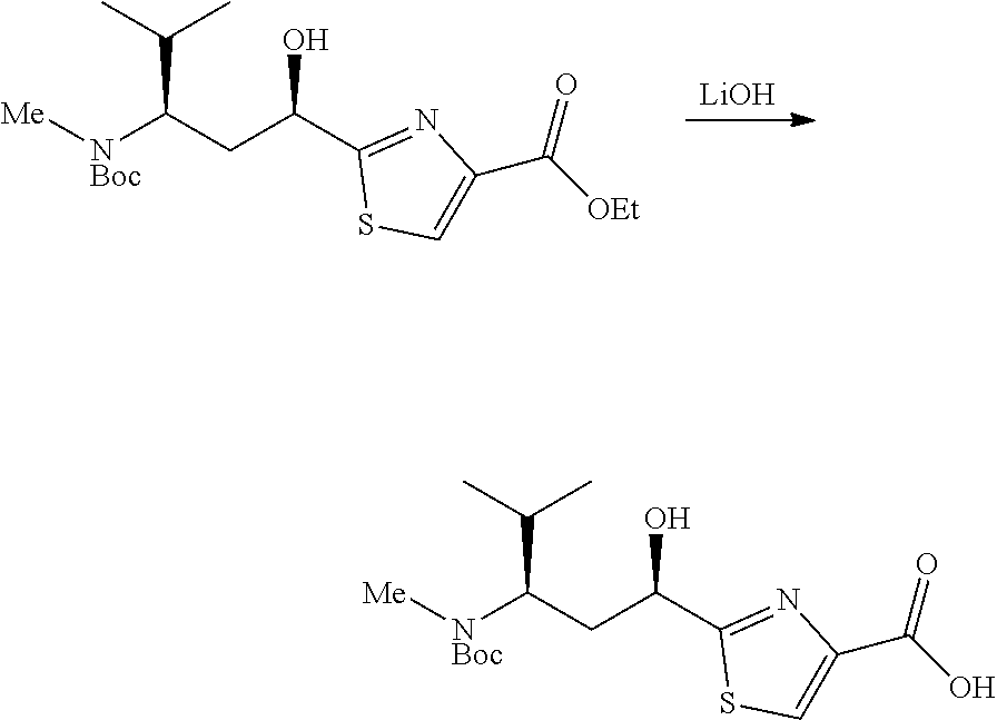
C1(C(CC([NBoc][Me])C(C)C)O)=NC(C(O)=O)=CS1.[LiOH].C1(C(CC([NBoc][Me])C(C)C)O)=NC(C([OEt])=O)=CS1
